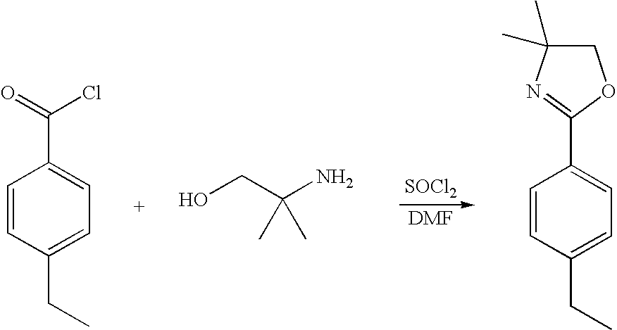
C1=CC(CC)=CC=C1C(=O)Cl.OCC(N)(C)C.[SOCl2].C1=CC(CC)=CC=C1C1=NC(C)(C)CO1
